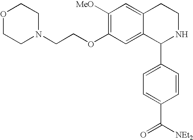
C1([MeO])=C(OCCN2CCOCC2)C=C2C(=C1)CCNC2C1=CC=C(C([NEt2])=O)C=C1
